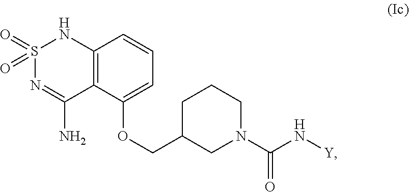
C12=C(C(OCC3CN(C(N[Y])=O)CCC3)=CC=C1)C(N)=NS(=O)(=O)N2
